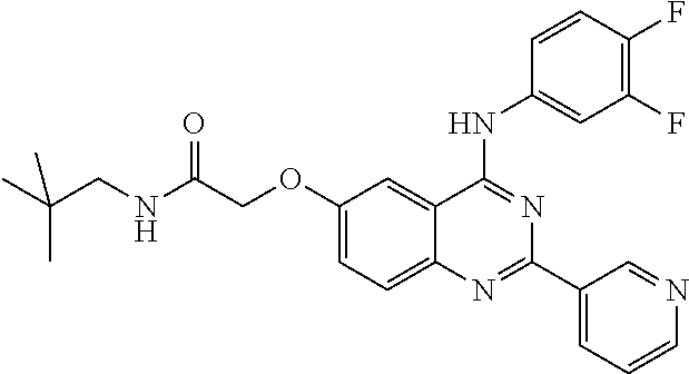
C12=CC=C(OCC(NCC(C)(C)C)=O)C=C1C(NC1=CC(F)=C(F)C=C1)=NC(C1=CC=CN=C1)=N2
